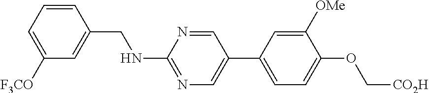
C1=CC(CNC2=NC=C(C3=CC=C(OC[CO2H])C([OMe])=C3)C=N2)=CC([F3CO])=C1
